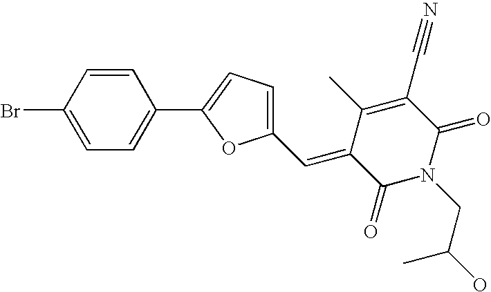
C1=CC(Br)=CC=C1C1=CC=C(C=C2C(C)=C(C#N)C(=O)N(CC(O)C)C2=O)O1
